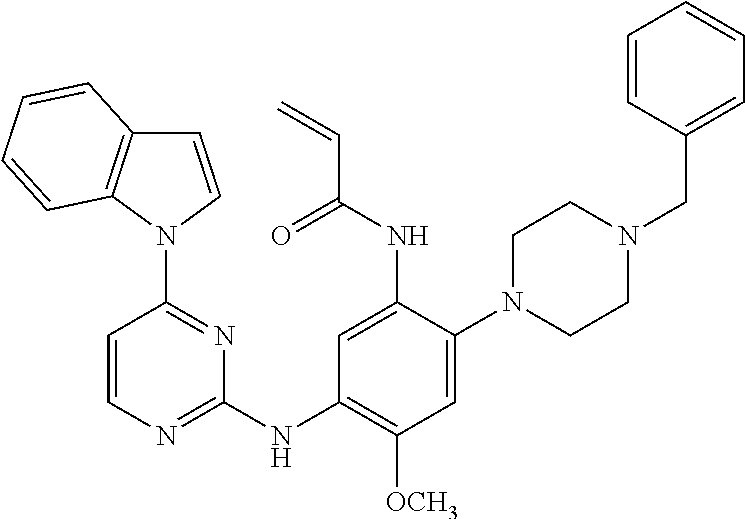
C1=CN(C2=NC(NC3=C([OCH3])C=C(N4CCN(CC5=CC=CC=C5)CC4)C(NC(C=C)=O)=C3)=NC=C2)C2=C1C=CC=C2
